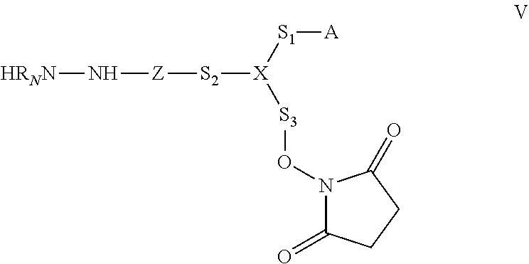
[S2]([X]([S3]ON1C(=O)CCC1=O)[S1][A])[Z]N[HRNN]
